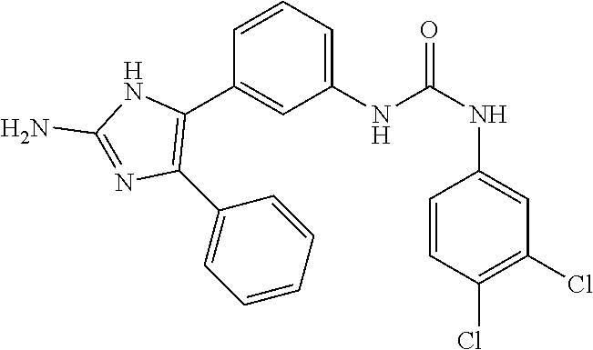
C1(NC(NC2=CC(Cl)=C(Cl)C=C2)=O)=CC=CC(C2=C(C3=CC=CC=C3)N=C(N)N2)=C1
